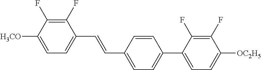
C1(F)=C(F)C([H3CO])=CC=C1C=CC1=CC=C(C2=CC=C([OC2H5])C(F)=C2F)C=C1
